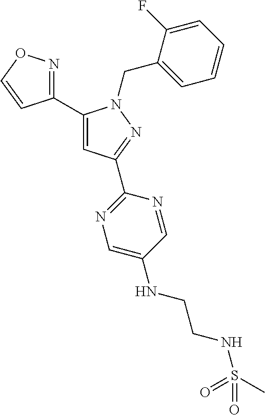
C1(C2=CC(C3=NC=C(NCCNS(=O)(=O)C)C=N3)=NN2CC2=CC=CC=C2F)=NOC=C1
